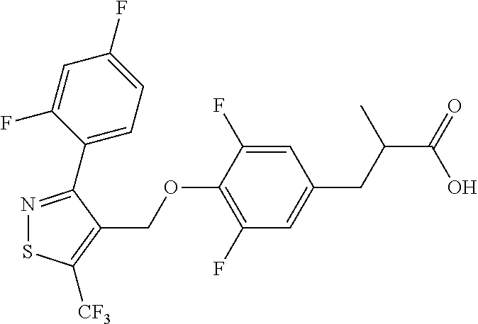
N1=C(C2=CC=C(F)C=C2F)C(COC2=C(F)C=C(CC(C(=O)O)C)C=C2F)=C([CF3])S1
